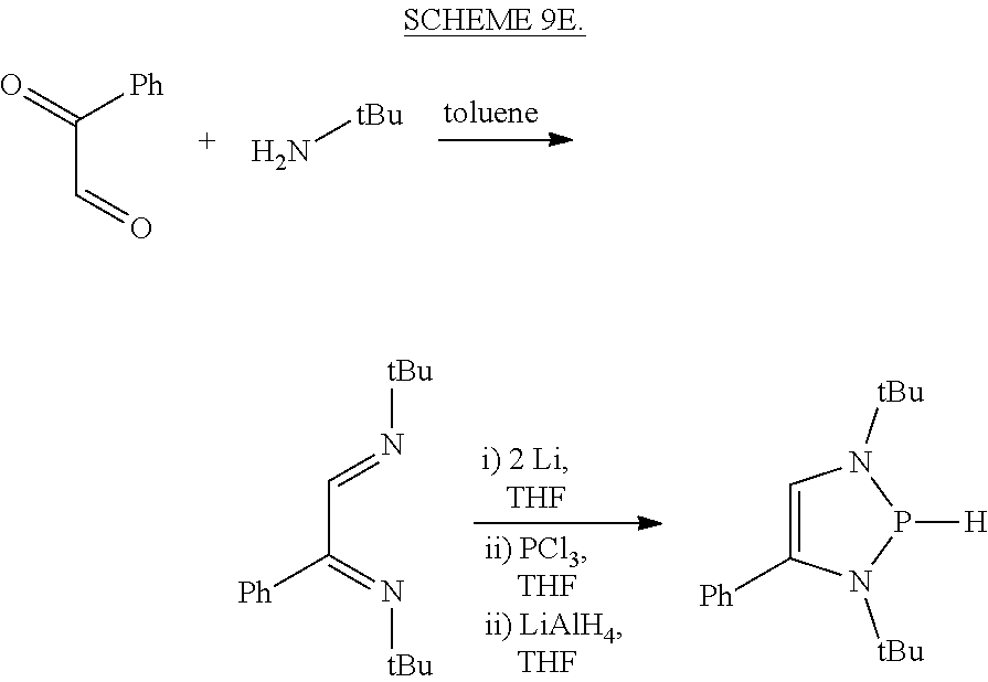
O=C([Ph])C=O.N[tBu].[Ph]C(=N[tBu])C=N[tBu].C1=C([Ph])N([tBu])P([H])N1[tBu]
